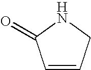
C1=CCNC1=O
